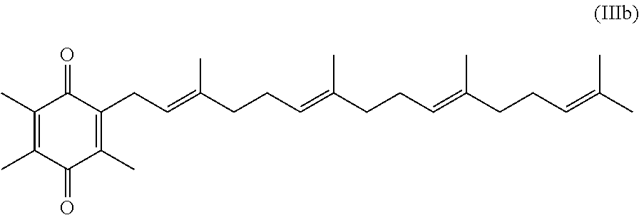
C1(C)=C(C)C(=O)C(C)=C(CC=C(CCC=C(CCC=C(CCC=C(C)C)C)C)C)C1=O
